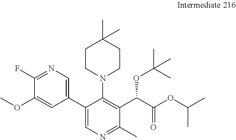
C1(OC)=CC(C2=CN=C(C)C(C(C(OC(C)C)=O)OC(C)(C)C)=C2N2CCC(C)(C)CC2)=CN=C1F
